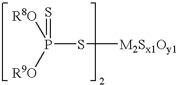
[R8O]P([R9O])(S[M2Sx1Oy1])=S
